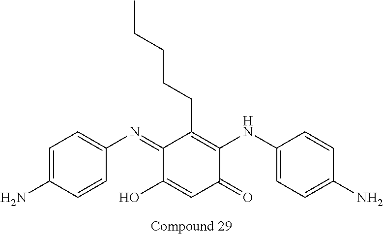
C1(=NC2=CC=C(N)C=C2)C(O)=CC(=O)C(NC2=CC=C(N)C=C2)=C1CCCCC
